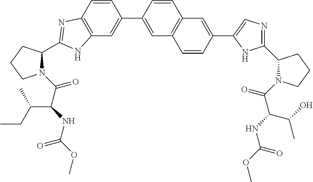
C1(C2=CC3=C(C=C2)N=C(C2N(C(C(NC(OC)=O)C(CC)C)=O)CCC2)N3)=CC2=C(C=C1)C=C(C1=CN=C(C3N(C(C(NC(OC)=O)C(O)C)=O)CCC3)N1)C=C2
